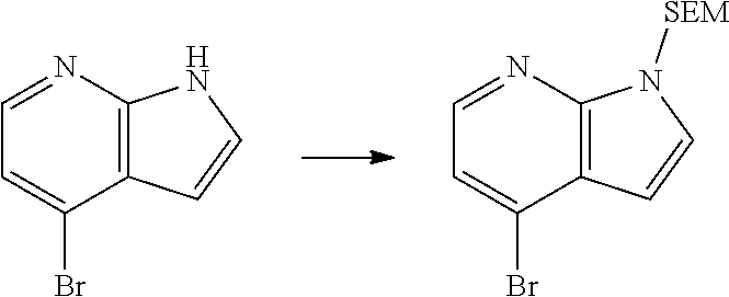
C12=C(N=CC=C1Br)NC=C2.C12=C(N=CC=C1Br)N([SEM])C=C2
